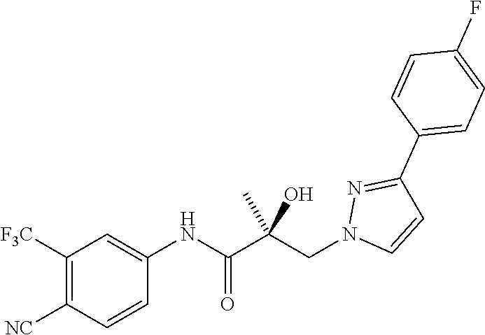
C1=CC([NC])=C([F3C])C=C1NC(C(CN1C=CC(C2=CC=C(F)C=C2)=N1)(C)O)=O
